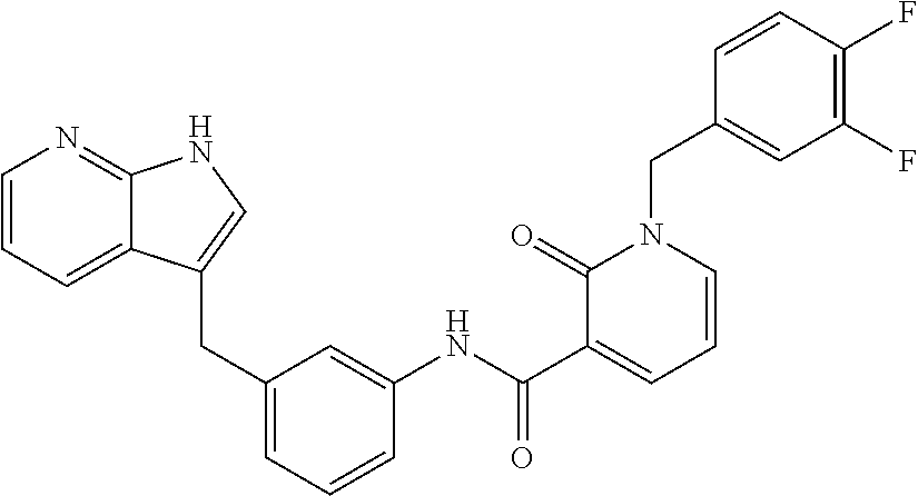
C1=CC(F)=C(F)C=C1CN1C(=O)C(C(NC2=CC(CC3=CNC4=NC=CC=C43)=CC=C2)=O)=CC=C1
